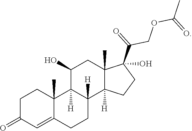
C1C(=O)C=C2C(C)(C1)C1([H])C([H])(CC2)C2([H])C(C)(CC1O)C(C(COC(C)=O)=O)(O)CC2
